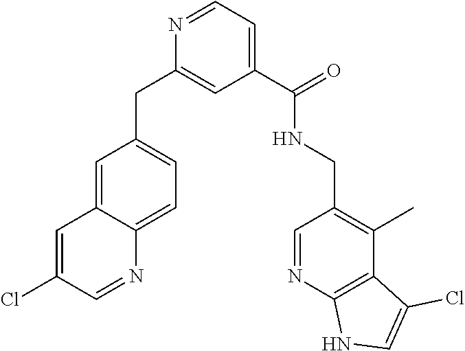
N1=CC=C(C(=O)NCC2=C(C)C3=C(N=C2)NC=C3Cl)C=C1CC1=CC=C2C(=C1)C=C(Cl)C=N2
